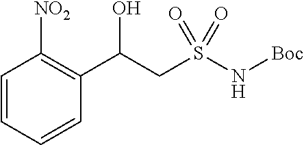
C1=CC=CC(C(CS(N[Boc])(=O)=O)O)=C1[NO2]
